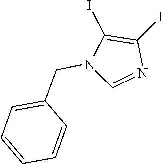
C1(I)=C(I)N(CC2=CC=CC=C2)C=N1
